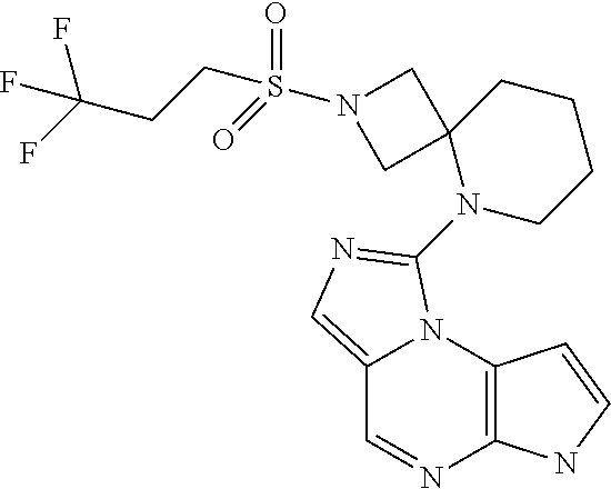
C12=C(N3C(=CN=C3N3CCCCC34CN(S(CCC(F)(F)F)(=O)=O)C4)C=N1)C=CN2
